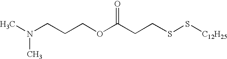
N(CCCOC(CCSS[C12H25])=O)(C)C
